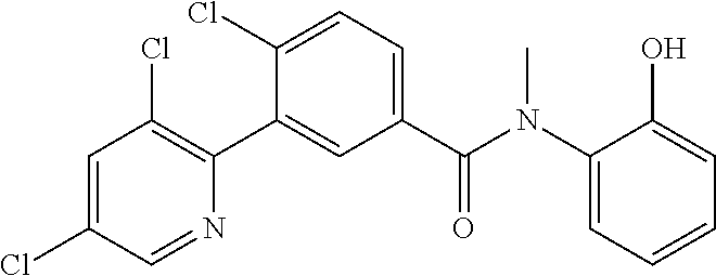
C1=C(Cl)C=NC(C2=CC(C(N(C3=CC=CC=C3O)C)=O)=CC=C2Cl)=C1Cl
